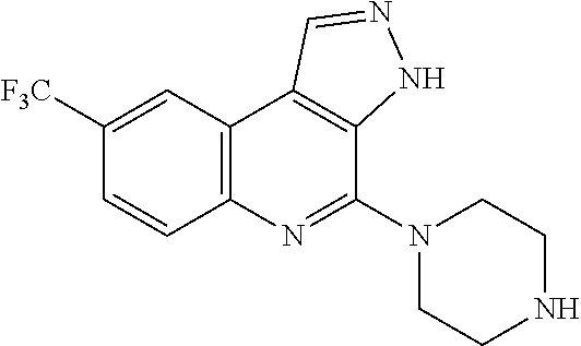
C12=C(C=C([F3C])C=C1)C1=C(C(N3CCNCC3)=N2)NN=C1
